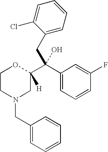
C1CN(CC2=CC=CC=C2)CC(C(CC2=CC=CC=C2Cl)(C2=CC=CC(F)=C2)O)([H])O1
